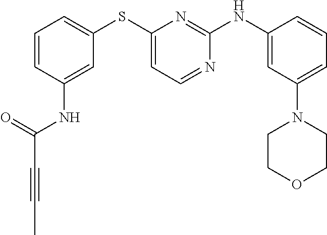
C1=CC(NC(C#CC)=O)=CC(SC2=CC=NC(NC3=CC(N4CCOCC4)=CC=C3)=N2)=C1
